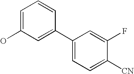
C1=C(O)C=C(C2=CC=C([CN])C(F)=C2)C=C1
